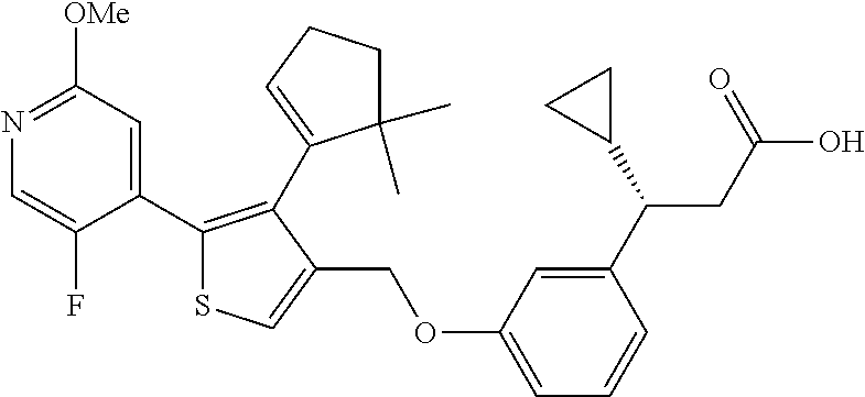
O(C1=CC=CC(C(C2CC2)CC(O)=O)=C1)CC1=CSC(C2=CC([OMe])=NC=C2F)=C1C1=CCCC1(C)C
